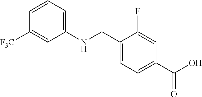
C1=CC=C(NCC2=CC=C(C(O)=O)C=C2F)C=C1[F3C]
